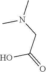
OC(=O)CN(C)C
